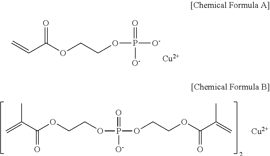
C=CC(OCCOP([O-])(=O)[O-])=O.[Cu].C=C(C(OCCOP(OCCOC(C(=C)C)=O)(=O)[O-])=O)C.[Cu]
